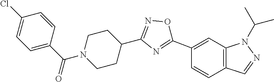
C1=C(C(=O)N2CCC(C3=NOC(C4=CC5=C(C=C4)C=NN5C(C)C)=N3)CC2)C=CC(Cl)=C1
